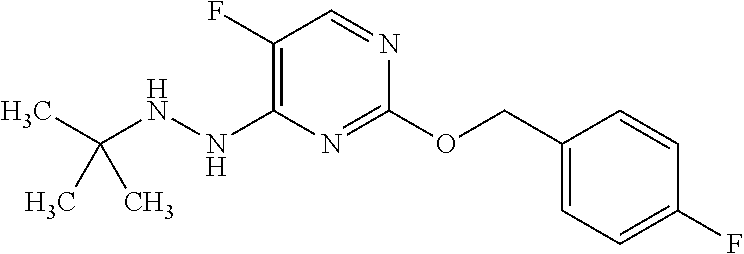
C1(F)=C(NNC(C)(C)C)N=C(OCC2=CC=C(F)C=C2)N=C1
